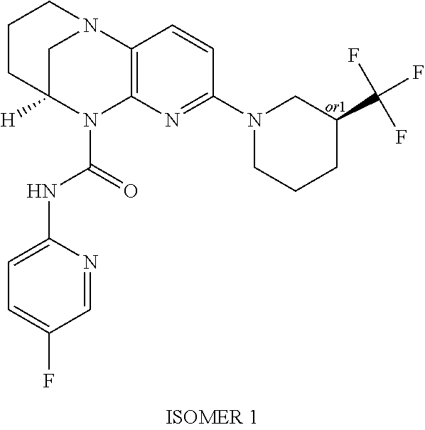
C1CC2([H])CN(C1)C1=C(N2C(=O)NC2=CC=C(F)C=N2)N=C(N2CCCC(C(F)(F)F)C2)C=C1
